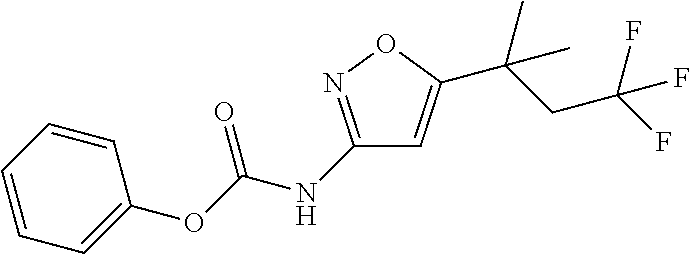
C1(NC(=O)OC2=CC=CC=C2)=NOC(C(C)(CC(F)(F)F)C)=C1
